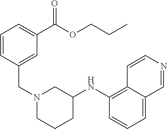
C1=C2C(=C(NC3CN(CC4=CC(C(OCCC)=O)=CC=C4)CCC3)C=C1)C=CN=C2
